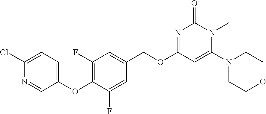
C1(OC2=C(F)C=C(COC3=NC(=O)N(C)C(N4CCOCC4)=C3)C=C2F)=CC=C(Cl)N=C1
